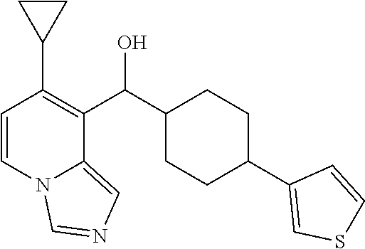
C1=CN2C(=CN=C2)C(C(C2CCC(C3=CSC=C3)CC2)O)=C1C1CC1
